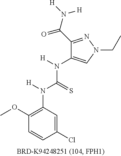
COC1=C(N([H])C(=S)N([H])C2=CN(CC)N=C2C(N([H])[H])=O)C=C(Cl)C=C1
